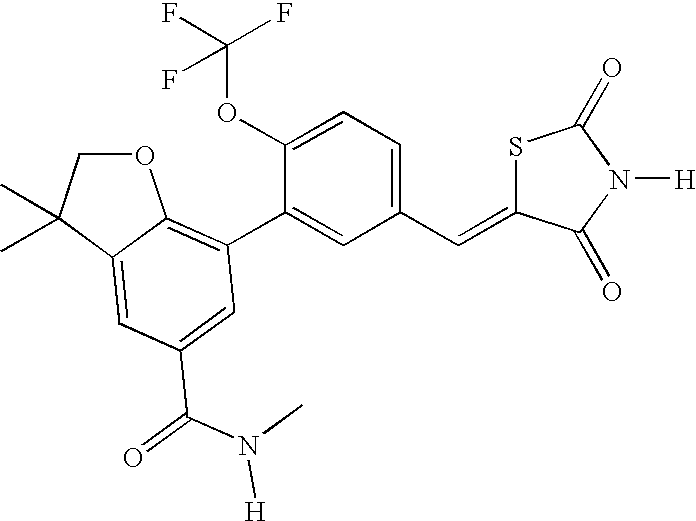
O1CC(C)(C)C2=CC(C(N(C)[H])=O)=CC(C3=CC(C=C4SC(=O)N([H])C4=O)=CC=C3OC(F)(F)F)=C12
